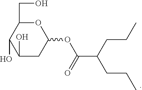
O1C(CO)C(O)C(O)CC1OC(C(CCC)CCC)=O
